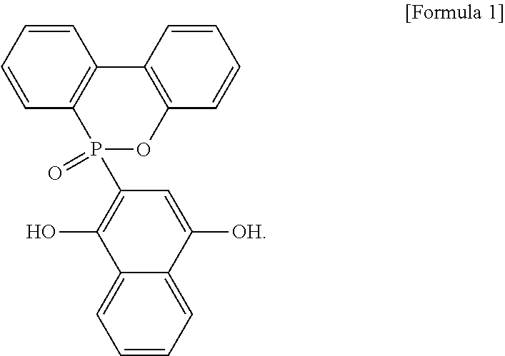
C1=CC=CC2=C1C1=C(OP2(C2=C(O)C3=CC=CC=C3C([OH])=C2)=O)C=CC=C1
